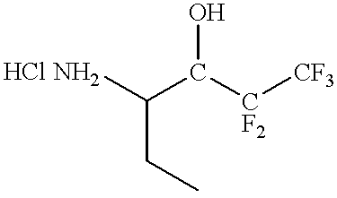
C([HCl NH2])(C(O)[CF2][CF3])CC
